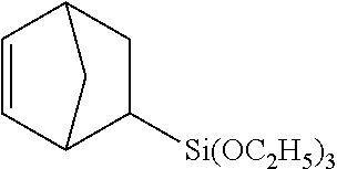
C1=CC2C([Si(OC2H5)3])CC1C2
